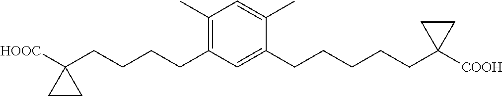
C1(C)=C(CCCCC2([HOOC])CC2)C=C(CCCCCC2([COOH])CC2)C(C)=C1
